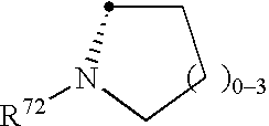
C1CCN([R72])C1
